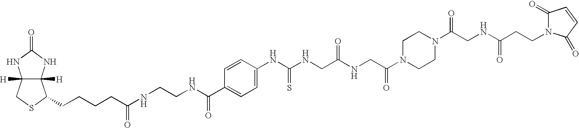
C12([H])C([H])(NC(=O)N1)C(CCCCC(NCCNC(C1=CC=C(NC(NCC(NCC(N3CCN(C(CNC(=O)CCN4C(=O)C=CC4=O)=O)CC3)=O)=O)=S)C=C1)=O)=O)SC2
